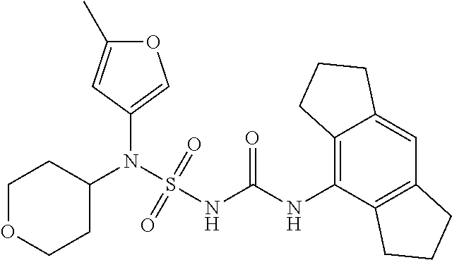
C1(N(S(NC(NC2=C3C(=CC4=C2CCC4)CCC3)=O)(=O)=O)C2CCOCC2)=COC(C)=C1
